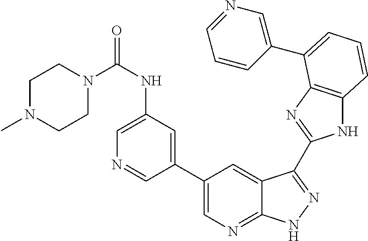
C1(C2=CN=C3C(=C2)C(C2=NC4=C(N2)C=CC=C4C2=CN=CC=C2)=NN3)=CC(NC(N2CCN(C)CC2)=O)=CN=C1
